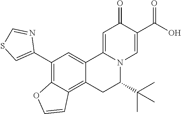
C12=CC(C3=CSC=N3)=C3C(=C1CC(C(C)(C)C)N1C2=CC(=O)C(C(O)=O)=C1)C=CO3
